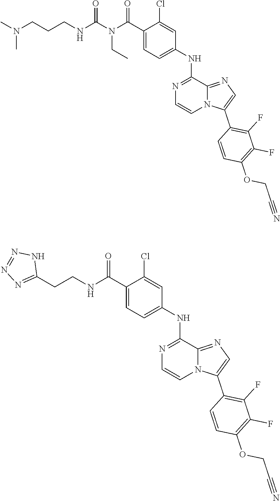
C(CNC(N(C(C1=CC=C(NC2=NC=CN3C2=NC=C3C2=C(F)C(F)=C(OCC#N)C=C2)C=C1Cl)=O)CC)=O)CN(C)C.C1(CCNC(C2=CC=C(NC3=NC=CN4C3=NC=C4C3=C(F)C(F)=C(OCC#N)C=C3)C=C2Cl)=O)=NN=NN1
